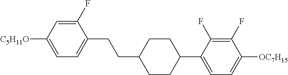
C1(F)=CC([C5H11O])=CC=C1CCC1CCC(C2=CC=C([OC7H15])C(F)=C2F)CC1
